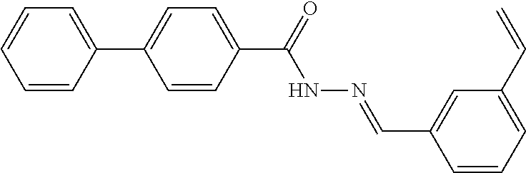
C1=CC(C2=CC=C(C(NN=CC3=CC(C=C)=CC=C3)=O)C=C2)=CC=C1
